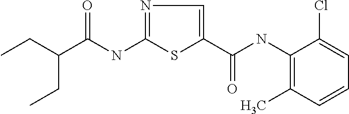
C(NC1=NC=C(C(=O)NC2=C(C)C=CC=C2Cl)S1)(=O)C(CC)CC
